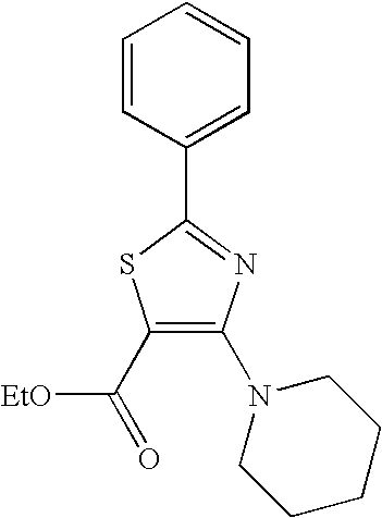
C1=CC(C2=NC(N3CCCCC3)=C(C([EtO])=O)S2)=CC=C1
